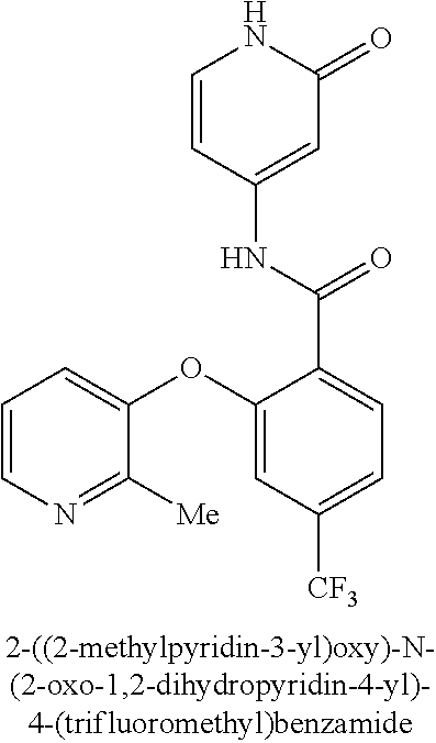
O(C1=CC([CF3])=CC=C1C(=O)NC1=CC(=O)NC=C1)C1=CC=CN=C1[Me]
